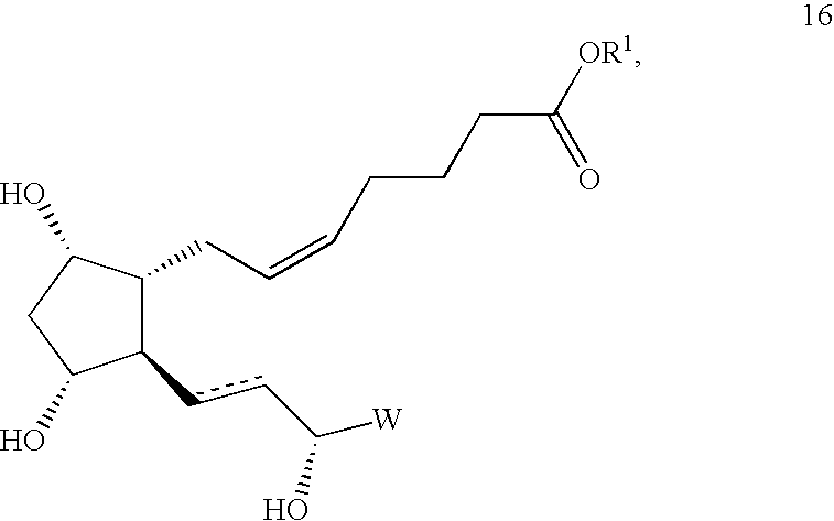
C1(ccC([W])O)C(CC=CCCCC(=O)[OR1])C(O)CC1O
